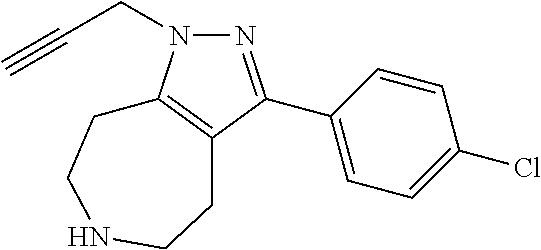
C1(C2=NN(CC#C)C3=C2CCNCC3)=CC=C(Cl)C=C1
